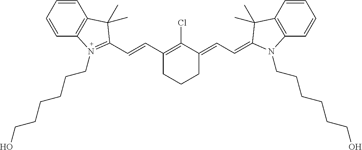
C1(C=CC2=N(CCCCCCO)C3=C(C=CC=C3)C2(C)C)=C(Cl)C(=CC=C2C(C)(C)C3=C(C=CC=C3)N2CCCCCCO)CCC1
